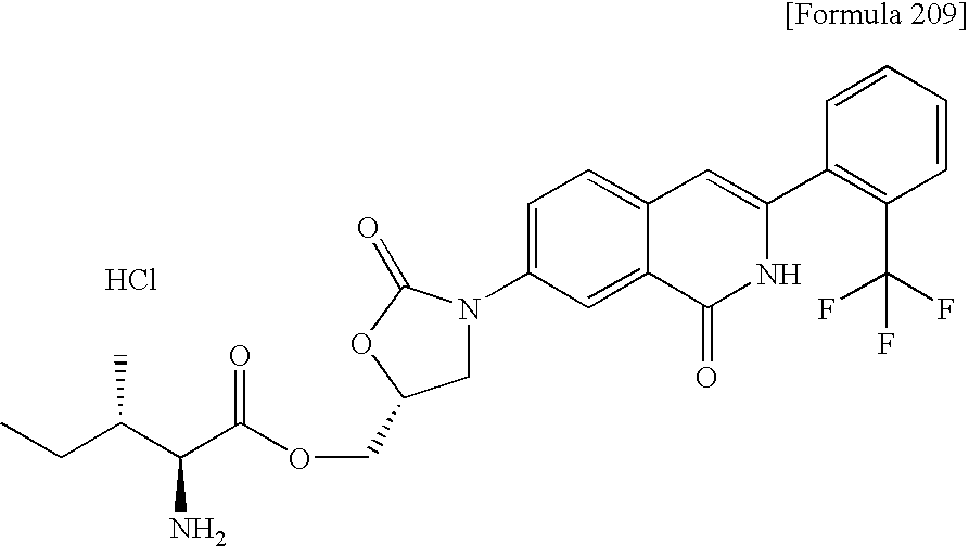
C(C(OCC1CN(C2=CC=C3C(=C2)C(=O)NC(C2=C(C(F)(F)F)C=CC=C2)=C3)C(=O)O1)=O)(C(CC)C)N.Cl
